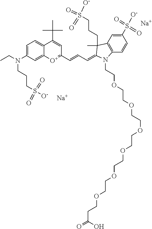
[Na].[O+]1=C(C=CC=C2C(C)(CCCS([O-])(=O)=O)C3=C(C=CC(S(=O)([O-])=O)=C3)N2CCOCCOCCOCCOCCOCCOCCC(=O)O)C=C(C(C)(C)C)C2=CC=C(N(CC)CCCS(=O)([O-])=O)C=C12.[Na]
